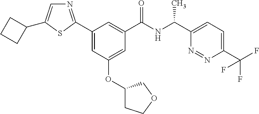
C1(C2=NC=C(C3CCC3)S2)=CC(OC2CCOC2)=CC(C(NC(C2=CC=C(C(F)(F)F)N=N2)C)=O)=C1
